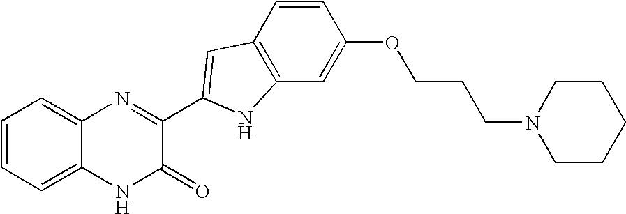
C1=C2C(=CC=C1)N=C(C1=CC3=C(C=C(OCCCN4CCCCC4)C=C3)N1)C(=O)N2
